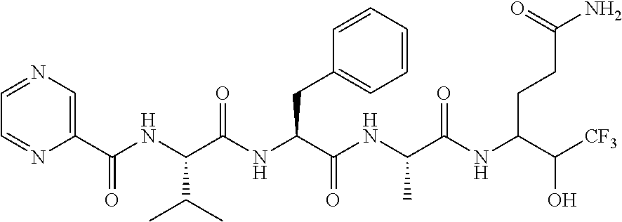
C1=NC(C(NC(C(NC(C(NC(C(NC(C([CF3])O)CCC(N)=O)=O)C)=O)CC2=CC=CC=C2)=O)C(C)C)=O)=CN=C1
